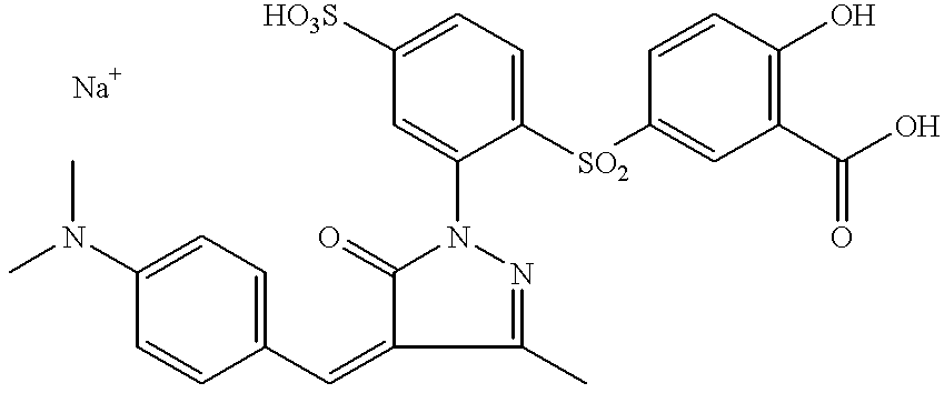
CN(C1=CC=C(C=C2C(C)=NN(C3=CC([HO3S])=CC=C3[SO2]C3=CC(C(O)=O)=C(O)C=C3)C2=O)C=C1)C
